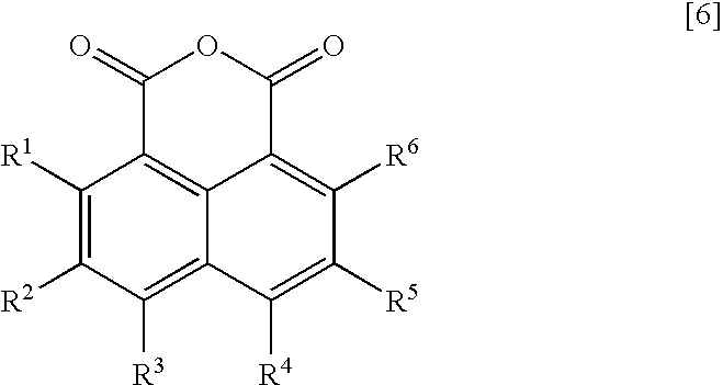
C1([R1])=C([R2])C([R3])=C2C3=C1C(=O)OC(=O)C3=C([R6])C([R5])=C2[R4]
